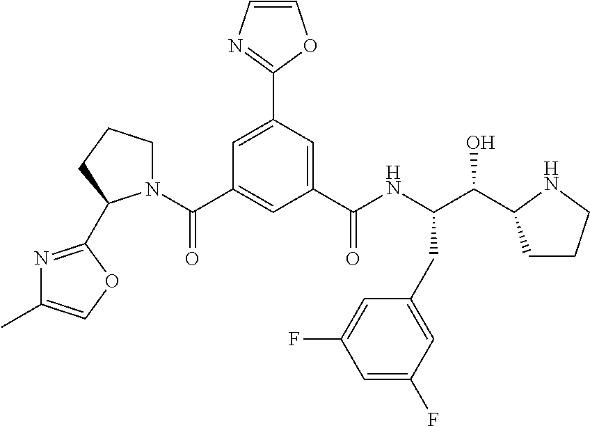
C1(C(NC(C(O)C2CCCN2)CC2=CC(F)=CC(F)=C2)=O)=CC(C2=NC=CO2)=CC(C(N2CCCC2C2=NC(C)=CO2)=O)=C1
